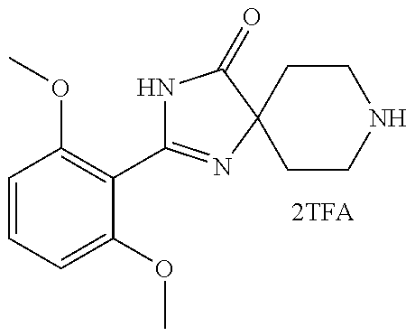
N1C(C2=C(OC)C=CC=C2OC)=NC2(C1=O)CCNCC2
